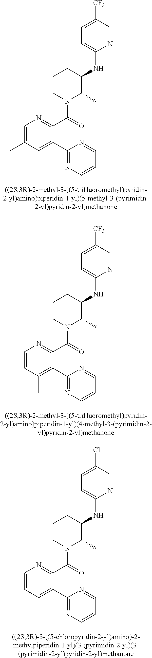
C1(NC2CCCN(C(C3=NC=C(C)C=C3C3=NC=CC=N3)=O)C2C)=CC=C([CF3])C=N1.C1(NC2CCCN(C(C3=NC=CC(C)=C3C3=NC=CC=N3)=O)C2C)=CC=C([CF3])C=N1.C1(NC2CCCN(C(C3=NC=CC=C3C3=NC=CC=N3)=O)C2C)=CC=C(Cl)C=N1
